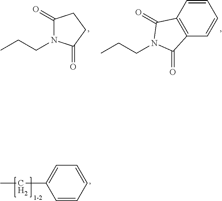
C1=CC2=C(C=C1)C(=O)N(CCC)C2=O.C1(=O)N(CCC)C(=O)CC1.C1=CC=CC=C1[C H2]C
